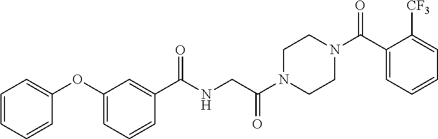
C1=CC=CC(OC2=CC=CC(C(NCC(N3CCN(C(=O)C4=CC=CC=C4[CF3])CC3)=O)=O)=C2)=C1
